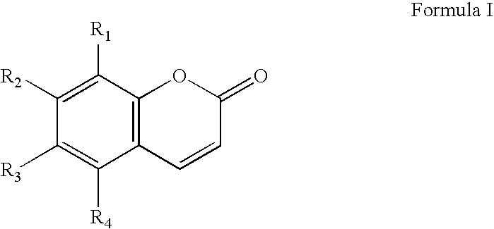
C1([R1])=C([R2])C([R3])=C([R4])C2=C1OC(=O)C=C2
